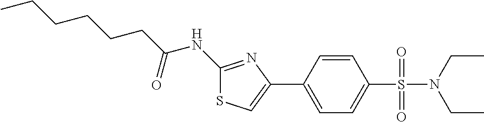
C1(NC(CCCCCC)=O)=NC(C2=CC=C(S(=O)(=O)N(CC)CC)C=C2)=CS1
